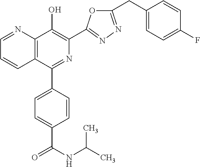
C1=NC2=C(C=C1)C(C1=CC=C(C(=O)NC(C)C)C=C1)=NC(C1=NN=C(CC3=CC=C(F)C=C3)O1)=C2O
